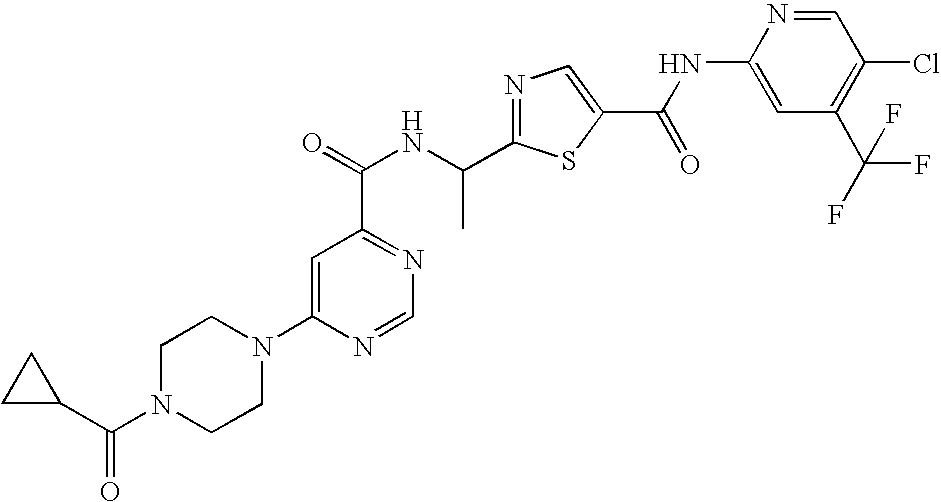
N1=C(C(NC(=O)C2=NC=NC(N3CCN(C(C4CC4)=O)CC3)=C2)C)SC(C(NC2=CC(C(F)(F)F)=C(Cl)C=N2)=O)=C1
